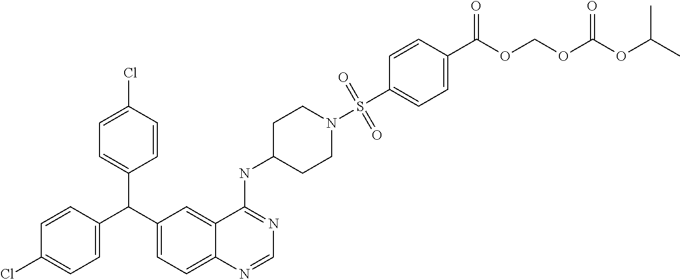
C1=C(Cl)C=CC(C(C2=CC=C3C(=C2)C(NC2CCN(S(C4=CC=C(C(OCOC(OC(C)C)=O)=O)C=C4)(=O)=O)CC2)=NC=N3)C2=CC=C(Cl)C=C2)=C1
